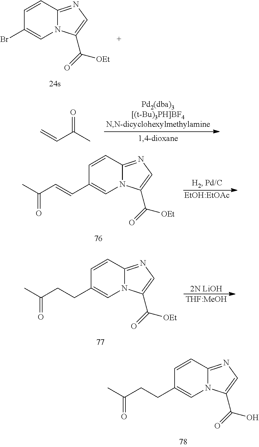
C=CC(C)=O.N12C(=NC=C1C(=O)[OEt])C=CC(C=CC(C)=O)=C2.[EtOH:EtOAc].N12C(=NC=C1C(=O)[OEt])C=CC(CCC(C)=O)=C2.[THF:MeOH].[2N LiOH].N12C(=NC=C1C(=O)O)C=CC(CCC(C)=O)=C2.N12C(=NC=C1C(=O)[OEt])C=CC(Br)=C2
